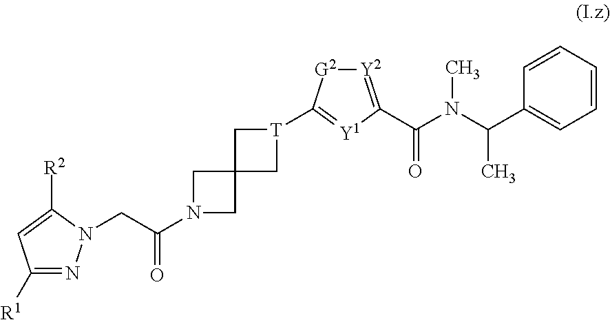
C1([R1])=NN(CC(N2CC3(C2)C[T](C2=[Y1]C(C(=O)N(C(C4=CC=CC=C4)C)C)=[Y2][G2]2)C3)=O)C([R2])=C1
